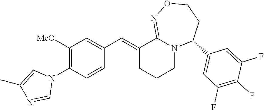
C1([MeO])=C(N2C=C(C)N=C2)C=CC(C=C2CCCN3C2=NOCCC3C2=CC(F)=C(F)C(F)=C2)=C1
